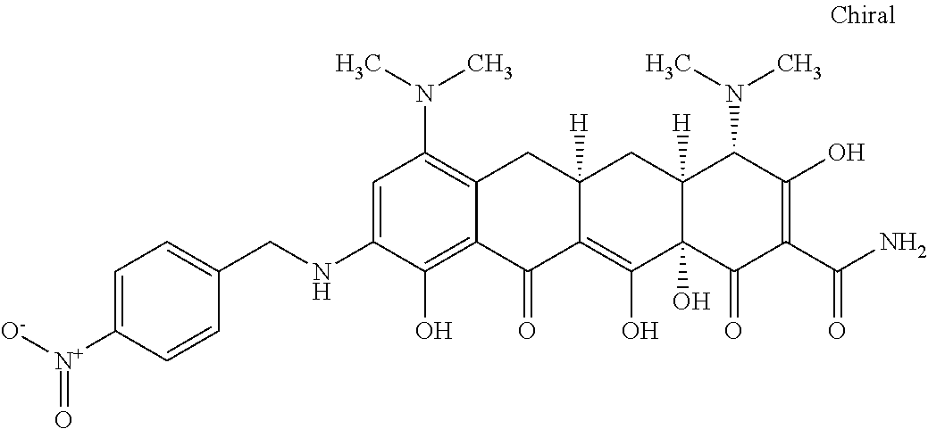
C1=C(NCC2=CC=C([N+]([O-])=O)C=C2)C(O)=C2C(=C1N(C)C)CC1([H])C(=C(O)C3(O)C([H])(C1)C(N(C)C)C(O)=C(C(N)=O)C3=O)C2=O
